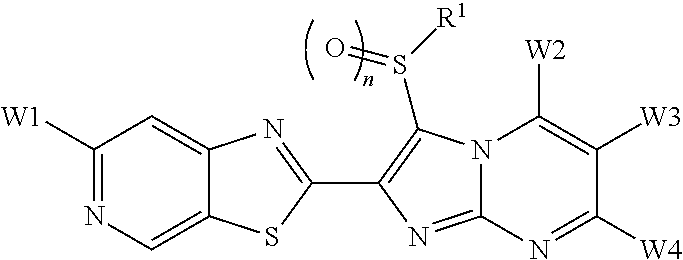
C12=CN=C([W1])C=C1N=C(C1=C(S([R1])=O)N3C(=N1)N=C([W4])C([W3])=C3[W2])S2
